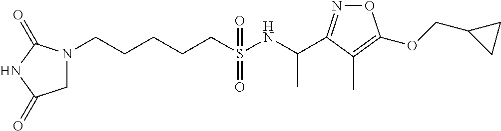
N1(CCCCCS(NC(C)C2=NOC(OCC3CC3)=C2C)(=O)=O)CC(=O)NC1=O
